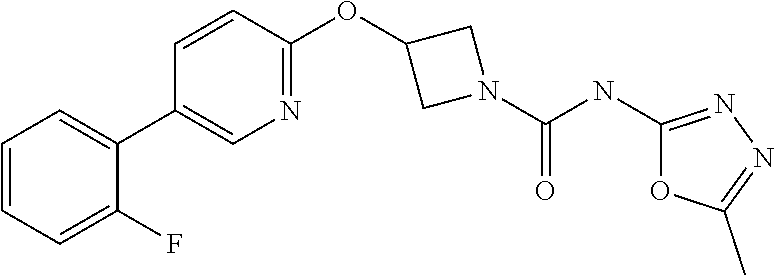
C1(C2=CC=CC=C2F)=CN=C(OC2CN(C(=O)NC3=NN=C(C)O3)C2)C=C1
